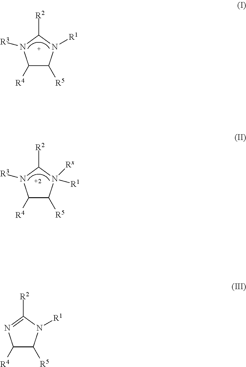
C1([R4])C([R5])N([R1])C([R2])N1[R3].C1([R4])C([R5])N([R1])([Rx])C([R2])N1[R3].C1([R4])C([R5])N([R1])C([R2])=N1
